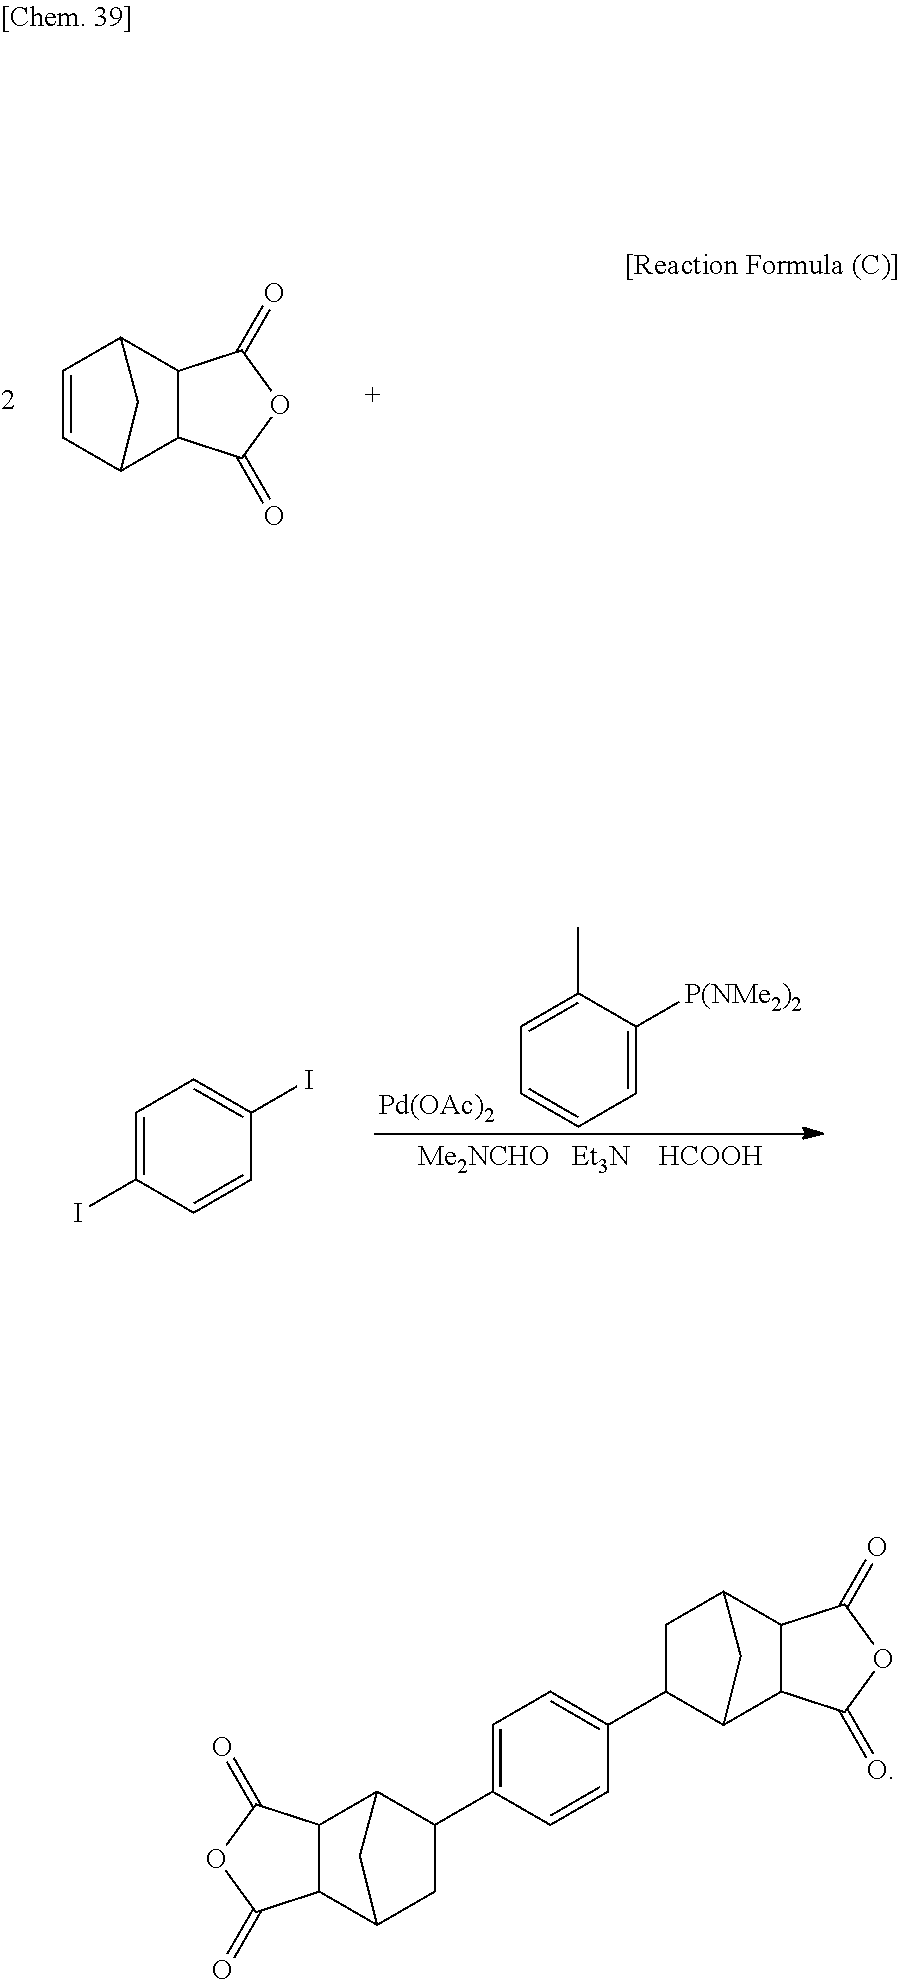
C1C(C2=CC=C(C3C4C5C(C(C3)C4)C(=O)OC5=O)C=C2)C2C3C(C1C2)C(=O)OC3=O.C1=CC2C3C(C1C2)C(=O)OC3=O.C1=C(I)C=CC(I)=C1.[Pd(OAc)2].C1(C)=CC=CC=C1[P(NMe2)2]
